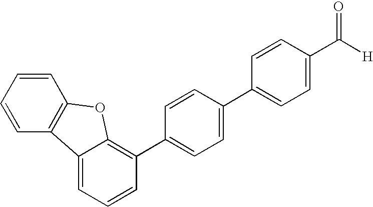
C1=CC=CC2=C1OC1=C(C3=CC=C(C4=CC=C(C([H])=O)C=C4)C=C3)C=CC=C21
